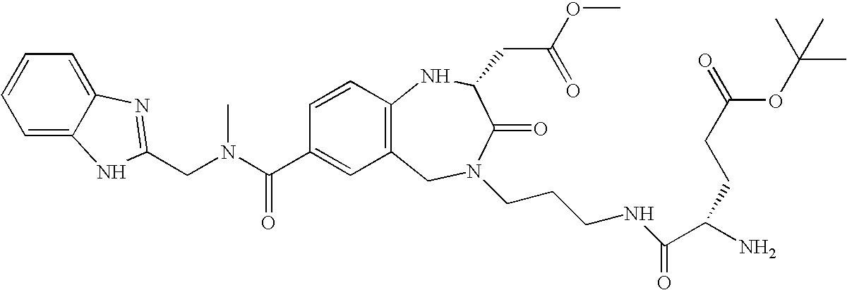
C1=CC=C2C(=C1)N=C(CN(C(C1=CC3=C(C=C1)NC(CC(OC)=O)C(=O)N(CCCNC(C(N)CCC(=O)OC(C)(C)C)=O)C3)=O)C)N2
